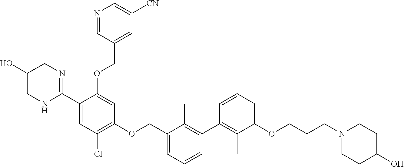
C1=CC=C(OCCCN2CCC(O)CC2)C(C)=C1C1=C(C)C(COC2=C(Cl)C=C(C3=NCC(O)CN3)C(OCC3=CC([CN])=CN=C3)=C2)=CC=C1
